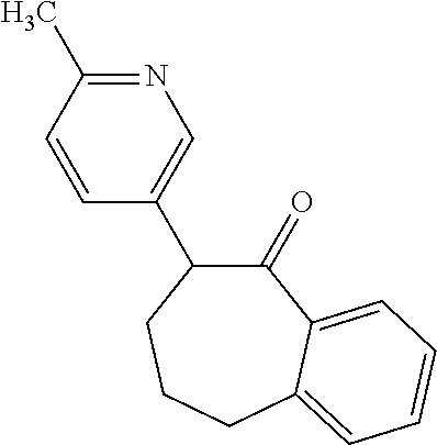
C1=CC(C)=NC=C1C1C(=O)C2=CC=CC=C2CCC1
